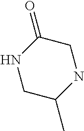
C1C(=O)NCC(C)N1
